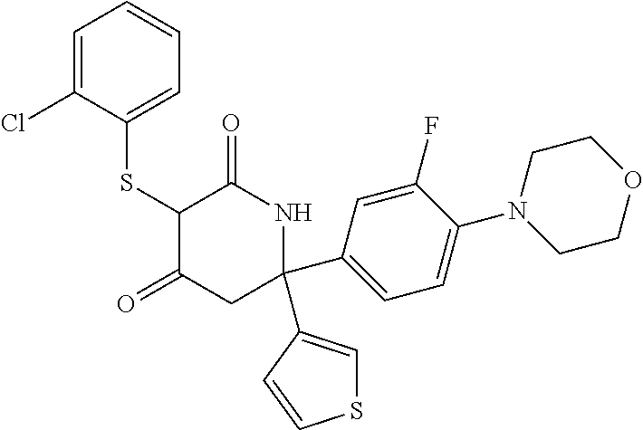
C1=C(Cl)C(SC2C(=O)CC(C3=CC=C(N4CCOCC4)C(F)=C3)(C3=CSC=C3)NC2=O)=CC=C1
